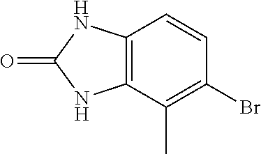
C12=C(C(C)=C(Br)C=C1)NC(=O)N2
